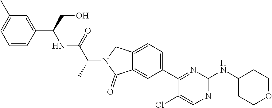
C12=CC(C3=NC(NC4CCOCC4)=NC=C3Cl)=CC=C1CN(C(C(NC(C1=CC(C)=CC=C1)CO)=O)C)C2=O
